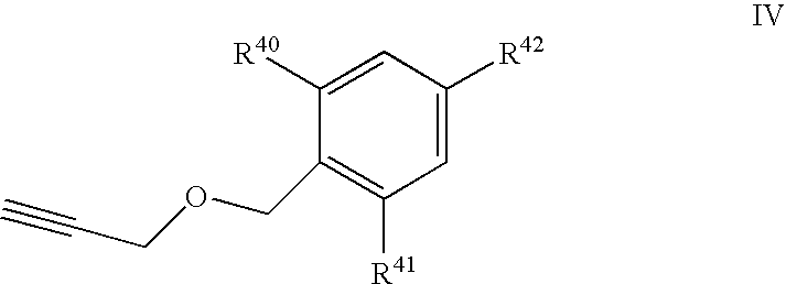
C#CCOCC1=C([R41])C=C([R42])C=C1[R40]
